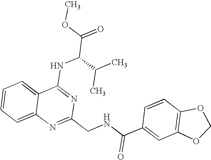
C12=CC=CC=C1N=C(CNC(C1=CC3=C(C=C1)OCO3)=O)N=C2NC(C(=O)OC)C(C)C
